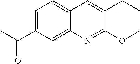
C1=C(C(C)=O)C=C2C(=C1)C=C(CC)C(OC)=N2
